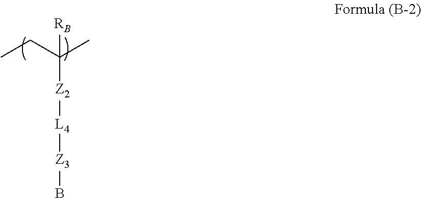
C([Z2][L4][Z3]B)(C)(CC)[RB]
